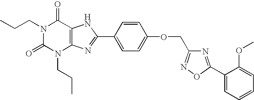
N1(CCC)C(=O)N(CCC)C2=C(C1=O)NC(C1=CC=C(OCC3=NOC(C4=CC=CC=C4OC)=N3)C=C1)=N2
